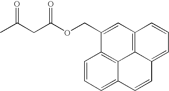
CC(CC(OCC1=CC2=C3C4=C1C=CC=C4C=CC3=CC=C2)=O)=O
